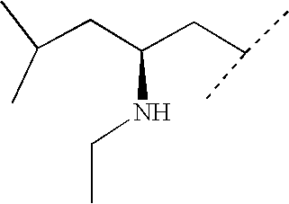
C(CC(CC(C)C)NCC)(C)C
